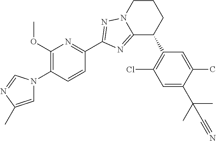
C1(OC)=C(N2C=C(C)N=C2)C=CC(C2=NN3C(=N2)C(C2=C(Cl)C=C(C(C)(C)C#N)C(C)=C2)CCC3)=N1
